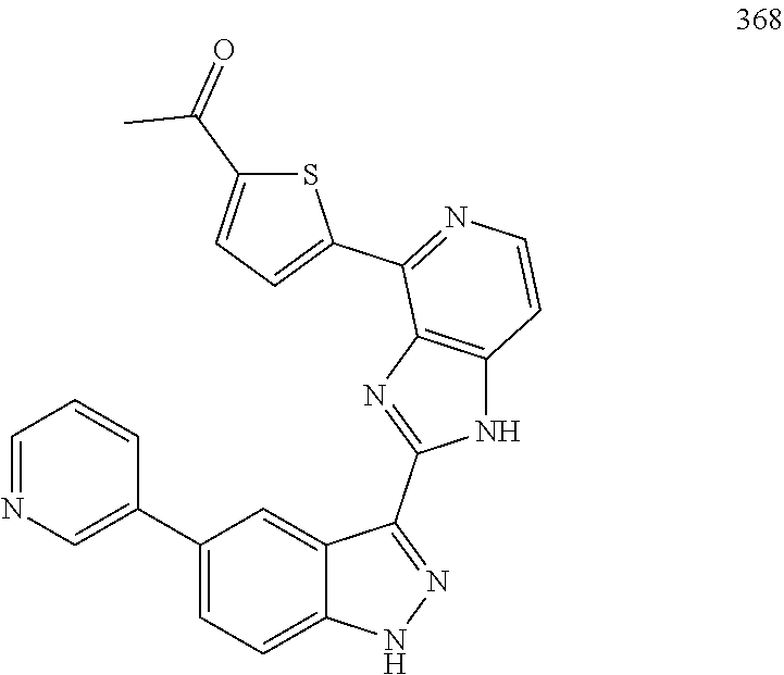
C1=NC=C(C2=CC=C3C(=C2)C(C2=NC4=C(N2)C=CN=C4C2=CC=C(C(=O)C)S2)=NN3)C=C1
